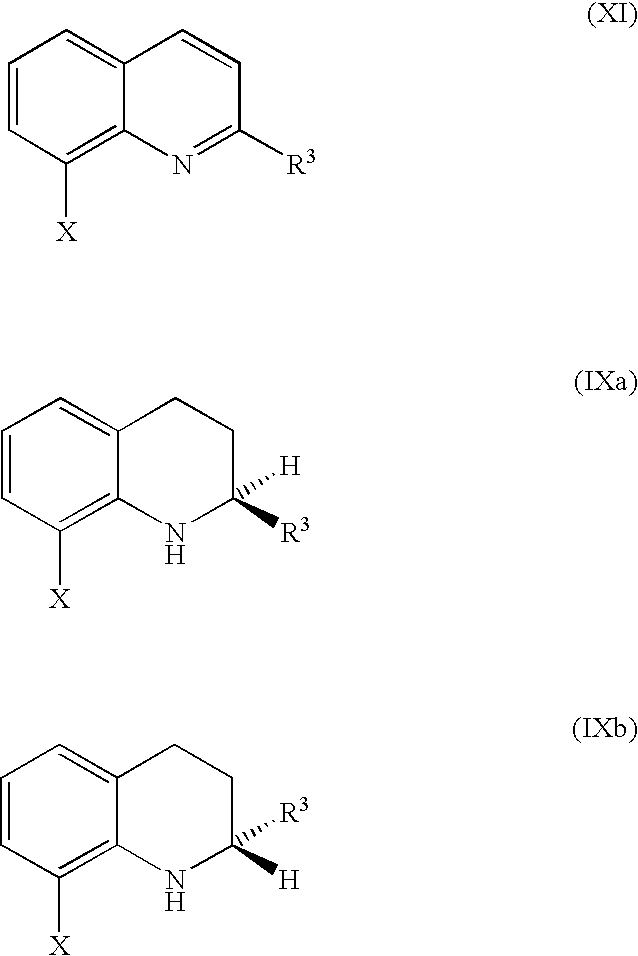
C1=CC([X])=C2C(=C1)C=CC([R3])=N2.C1=CC([X])=C2C(=C1)CCC([R3])([H])N2.C1=CC([X])=C2C(=C1)CCC([H])([R3])N2
